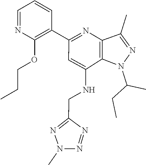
C(CC)(C)N1C2=C(C(C)=N1)N=C(C1=C(OCCC)N=CC=C1)C=C2NCC1=NN(C)N=N1
